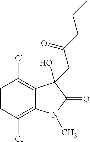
C1=CC(Cl)=C2C(=C1Cl)C(O)(CC(CCC)=O)C(=O)N2C
